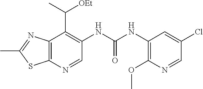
C12=C(N=CC(NC(NC3=C(OC)N=CC(Cl)=C3)=O)=C1C([OEt])C)SC(C)=N2
